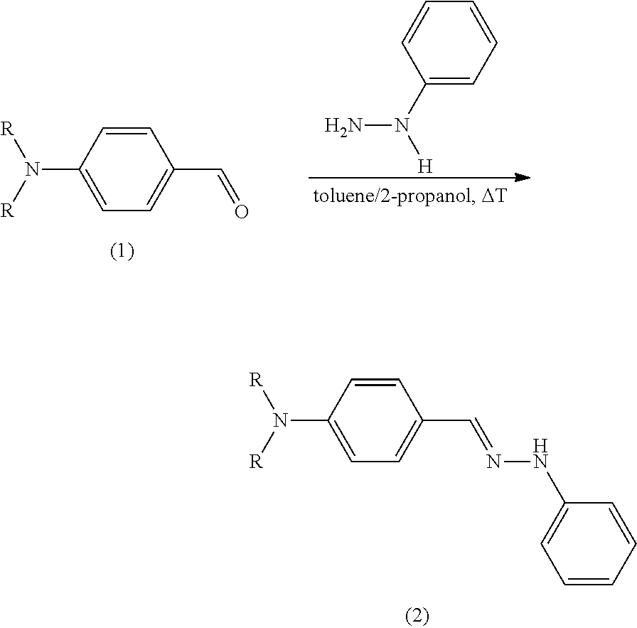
C1=CC(N([R])[R])=CC=C1C=O.C1(N(N)[H])=CC=CC=C1.C1=CC(N([R])[R])=CC=C1C=NNC1=CC=CC=C1
